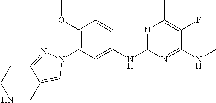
C1(NC2=NC(C)=C(F)C(NC)=N2)=CC(N2N=C3C(=C2)CNCC3)=C(OC)C=C1
